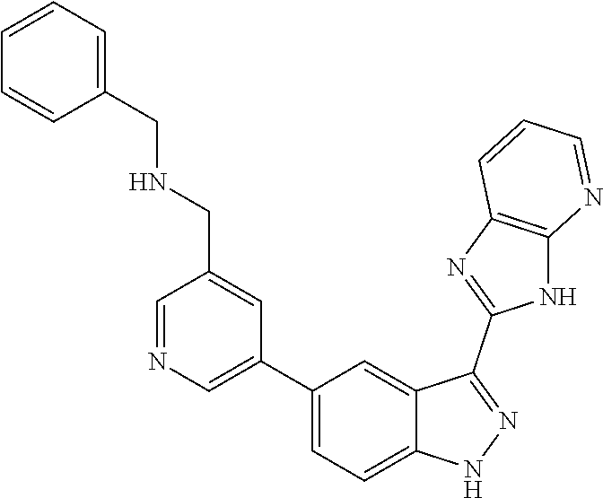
C1=NC=C(C2=CC=C3C(=C2)C(C2=NC4=C(N2)N=CC=C4)=NN3)C=C1CNCC1=CC=CC=C1
